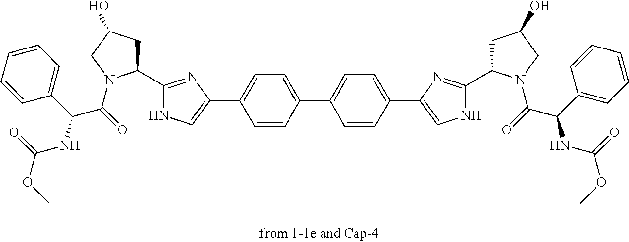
C1=CC=CC=C1C(C(=O)N1C(C2=NC(C3=CC=C(C4=CC=C(C5=CNC(C6CC(O)CN6C(=O)C(C6=CC=CC=C6)NC(OC)=O)=N5)C=C4)C=C3)=CN2)CC(O)C1)NC(OC)=O
